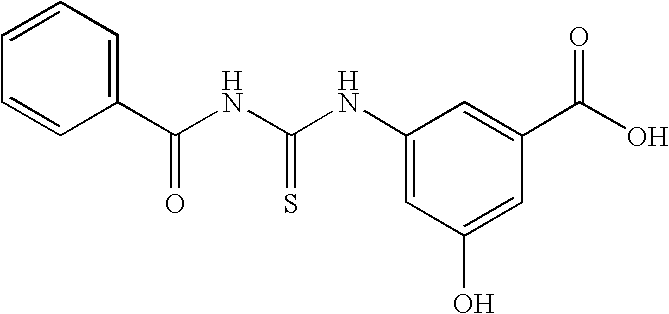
C1(NC(NC(C2=CC=CC=C2)=O)=S)=CC(O)=CC(C(O)=O)=C1
